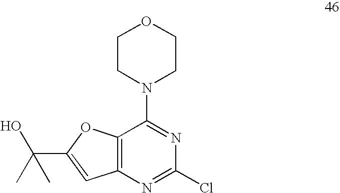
C12=C(N=C(Cl)N=C1N1CCOCC1)C=C(C(C)(O)C)O2
